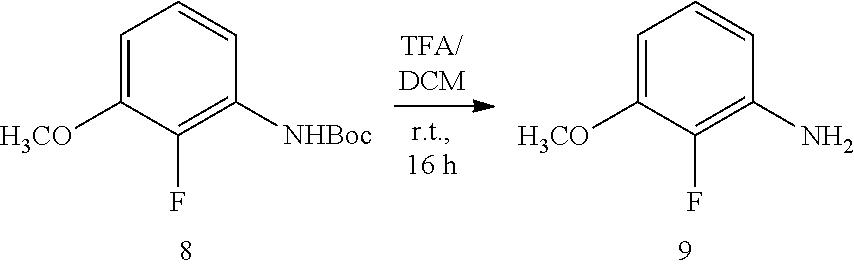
C1=C([H3CO])C(F)=C([NHBoc])C=C1.C1=C([H3CO])C(F)=C(N)C=C1
